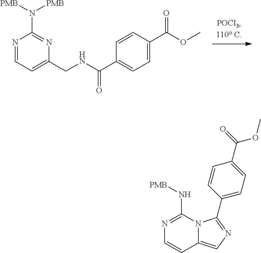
N1=CC=C(CNC(C2=CC=C(C(OC)=O)C=C2)=O)N=C1N([PMB])[PMB].N1=C(N[PMB])N2C(=CN=C2C2=CC=C(C(=O)OC)C=C2)C=C1
